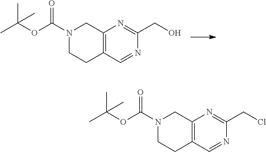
C1(CO)=NC2=C(C=N1)CCN(C(OC(C)(C)C)=O)C2.C1(CCl)=NC2=C(C=N1)CCN(C(OC(C)(C)C)=O)C2
